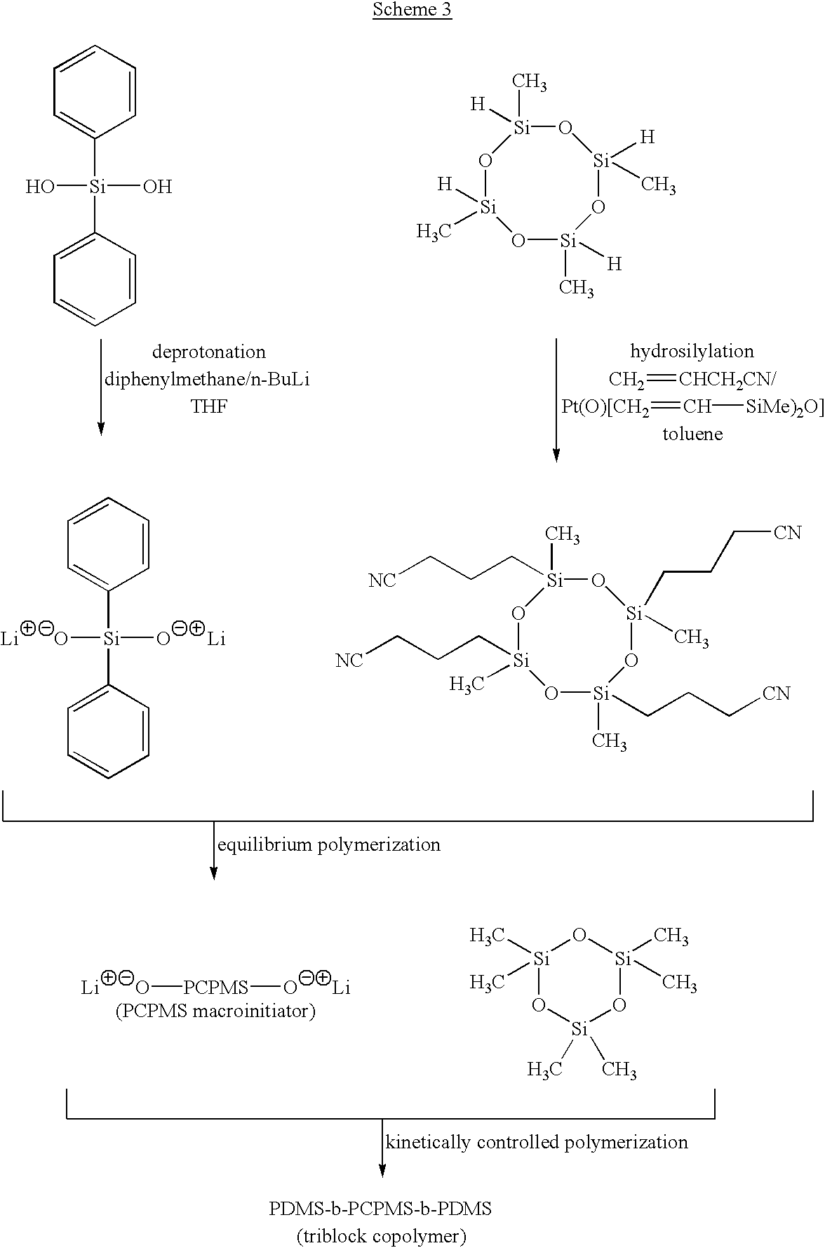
C1=CC=CC([Si](C2=CC=CC=C2)(O)O)=C1.[THF].O1[Si]([H])(C)O[Si](C)([H])O[Si](C)([H])O[Si]1([H])C.C=[CHCH2CN/].[Pt(O)[CH2]=C[SiMe)2O]].O1[Si](CCC[NC])(C)O[Si](C)(CCC[NC])O[Si](C)(CCC[CN])O[Si]1(CCC[CN])C.C1=CC=CC([Si](C2=CC=CC=C2)([O-])[O-])=C1.[Li].[Li].[Si]1(C)(C)O[Si](C)(C)O[Si](C)(C)O1.[O-][PCPMS][O-].[Li].[Li]
